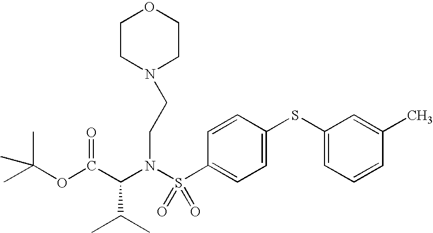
C(N(S(C1=CC=C(SC2=CC=CC(C)=C2)C=C1)(=O)=O)CCN1CCOCC1)(C(OC(C)(C)C)=O)C(C)C
